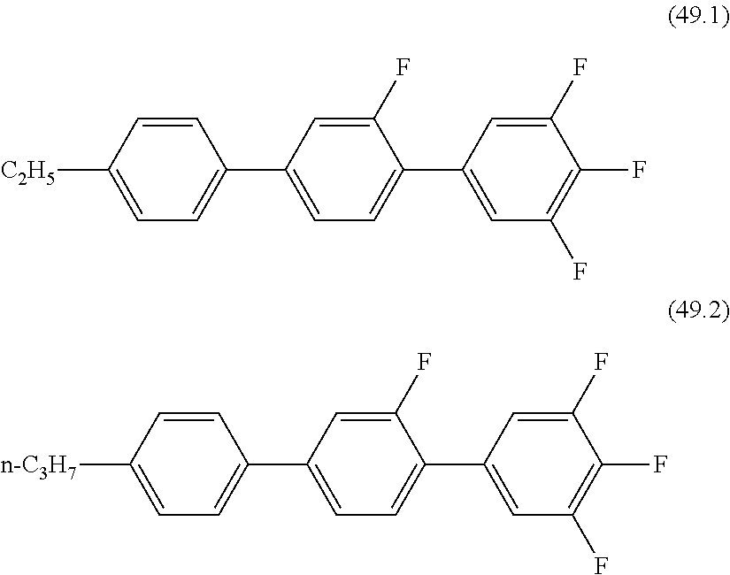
C1(F)=CC(C2=CC=C([C2H5])C=C2)=CC=C1C1=CC(F)=C(F)C(F)=C1.C1(F)=CC(C2=CC=C([n-C3H7])C=C2)=CC=C1C1=CC(F)=C(F)C(F)=C1
